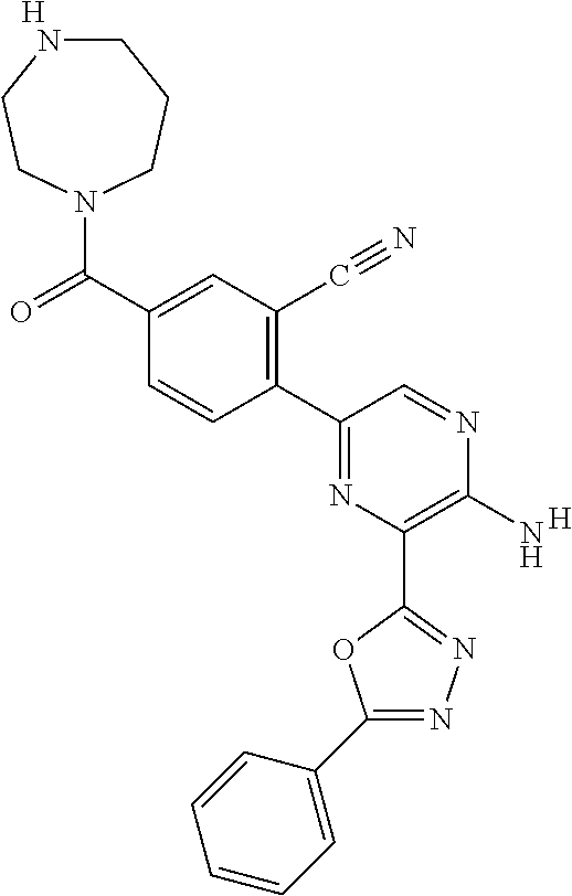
C1(N)=C(C2=NN=C(C3=CC=CC=C3)O2)N=C(C2=C(C#N)C=C(C(N3CCCNCC3)=O)C=C2)C=N1.[H].[H]
